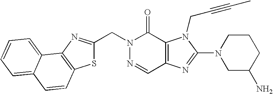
N1=CC2=C(C(=O)N1CC1=NC3=C(S1)C=CC1=CC=CC=C31)N(CC#CC)C(N1CC(N)CCC1)=N2
